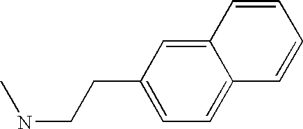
C1(CCNC)=CC=C2C(=C1)C=CC=C2
